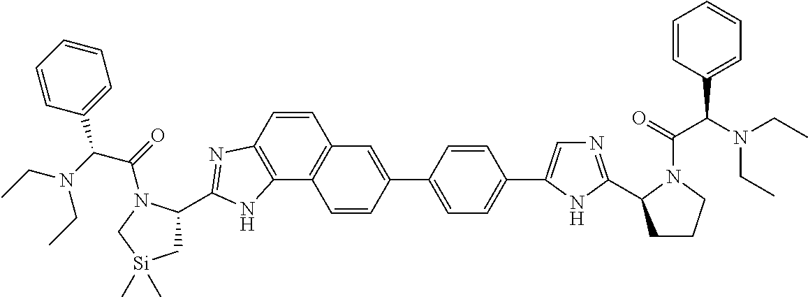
C1(C2=CC3=C(C4=C(C=C3)N=C(C3C[Si](C)(C)CN3C(=O)C(C3=CC=CC=C3)N(CC)CC)N4)C=C2)=CC=C(C2=CN=C(C3CCCN3C(=O)C(C3=CC=CC=C3)N(CC)CC)N2)C=C1
